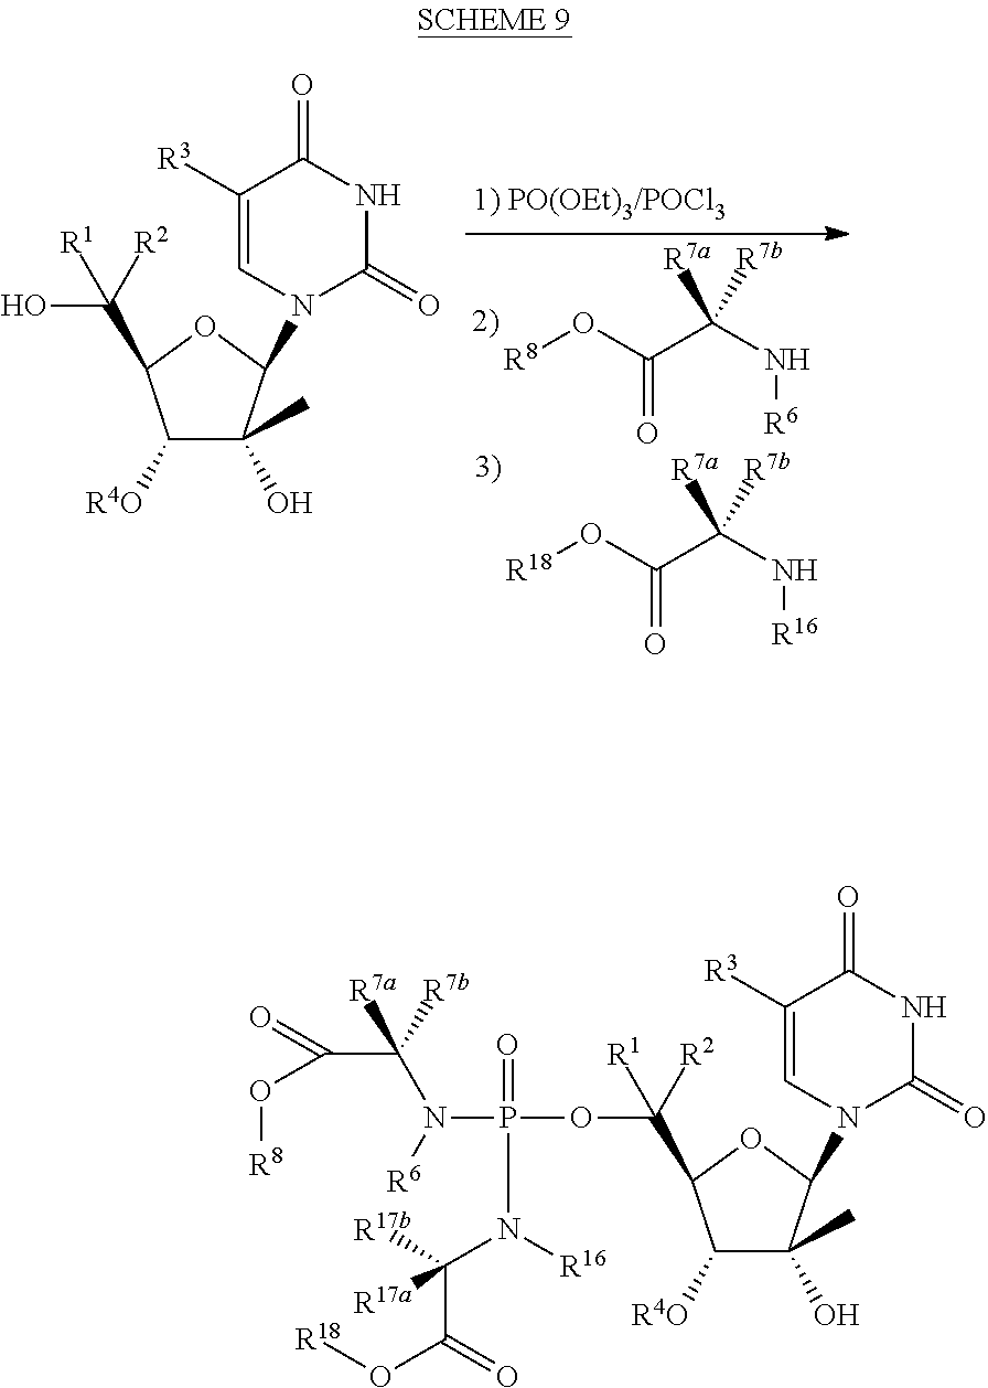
OC(C1C([R4O])C(O)(C)C(N2C(=O)NC(=O)C([R3])=C2)O1)([R1])[R2].[R8]OC(C(N[R6])([R7a])[R7b])=O.[R18]OC(C(N[R16])([R7a])[R7b])=O.C(N(P(OC(C1C([R4O])C(O)(C)C(N2C(=O)NC(=O)C([R3])=C2)O1)([R1])[R2])(=O)N([R16])C([R17b])(C(=O)O[R18])[R17a])[R6])([R7a])([R7b])C(=O)O[R8]
